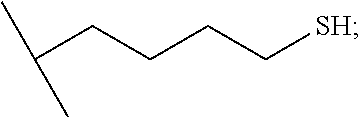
C(CCC[SH])C(C)C
